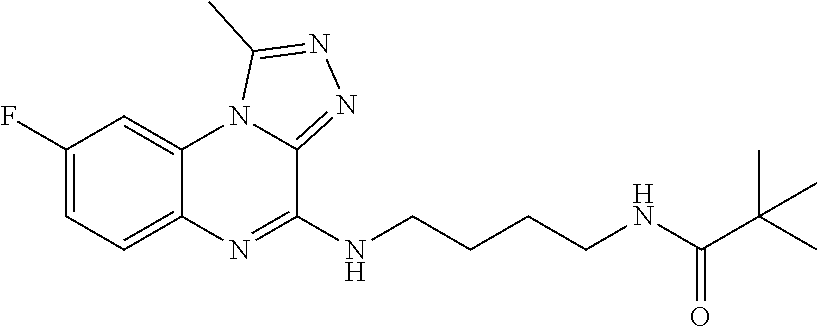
C1(F)=CC=C2C(=C1)N1C(=NN=C1C)C(NCCCCNC(C(C)(C)C)=O)=N2
